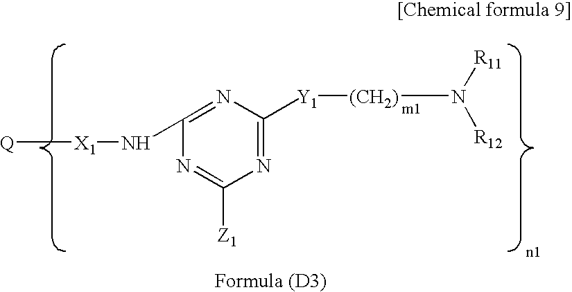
[Q][X1]NC1=NC([Y1][(CH2)]N([R12])[R11])=NC([Z1])=N1
